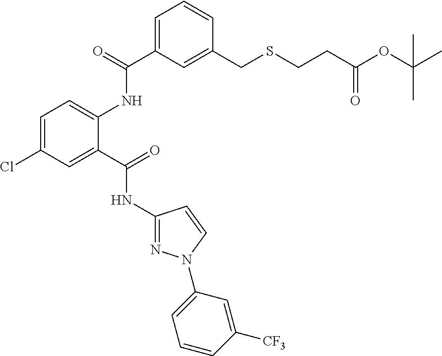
C1(NC(C2=CC(Cl)=CC=C2NC(C2=CC=CC(CSCCC(OC(C)(C)C)=O)=C2)=O)=O)=NN(C2=CC=CC([CF3])=C2)C=C1
